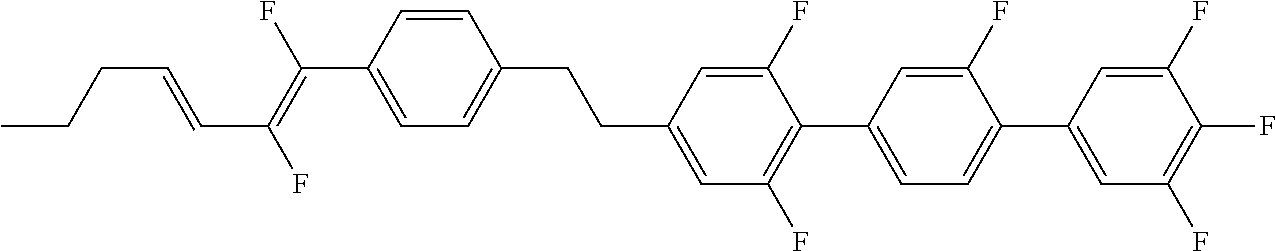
C(C1=CC(F)=C(C2=CC=C(C3=CC(F)=C(F)C(F)=C3)C(F)=C2)C(F)=C1)CC1=CC=C(C(=C(F)C=CCCC)F)C=C1
